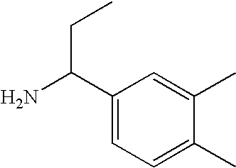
C1(C(N)CC)=CC=C(C)C(C)=C1
